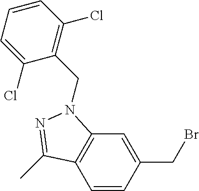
C1=CC(CBr)=CC2=C1C(C)=NN2CC1=C(Cl)C=CC=C1Cl
